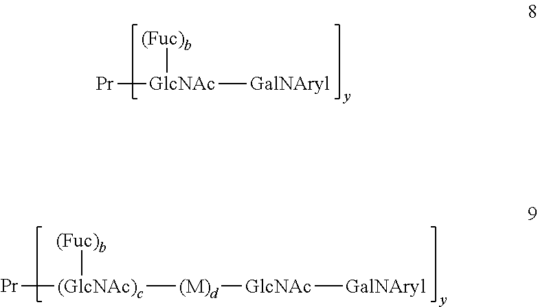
[Pr][GlcNAc]([(Fuc)b])[GalNAryl].[Pr][(GlcNAc)c]([(M)d][GlcNAc][GalNAryl])[(Fuc)b]
